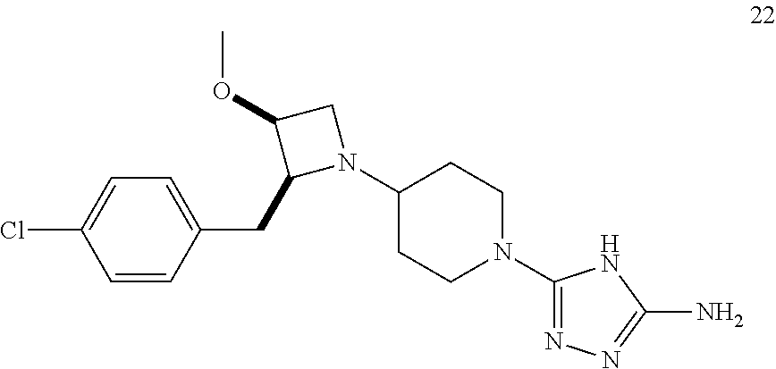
C1=CC(CC2N(C3CCN(C4=NN=C(N)N4)CC3)CC2OC)=CC=C1Cl
